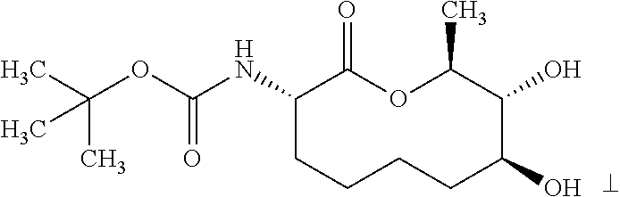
C1(NC(OC(C)(C)C)=O)CCCCC(O)C(O)C(C)OC1=O
